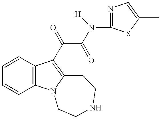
C1=CC2=C(C=C1)N1C(=C2C(C(=O)N([H])C2=NC=C(C)S2)=O)CCNCC1
